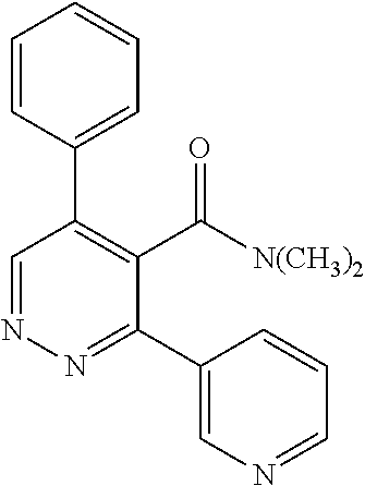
C1=CC(C2=C(C(=O)[N(CH3)2])C(C3=CN=CC=C3)=NN=C2)=CC=C1
